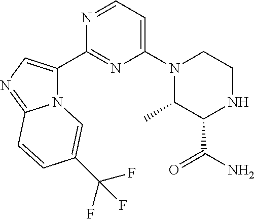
N12C(C3=NC(N4C(C)C(C(=O)N)NCC4)=CC=N3)=CN=C1C=CC(C(F)(F)F)=C2
